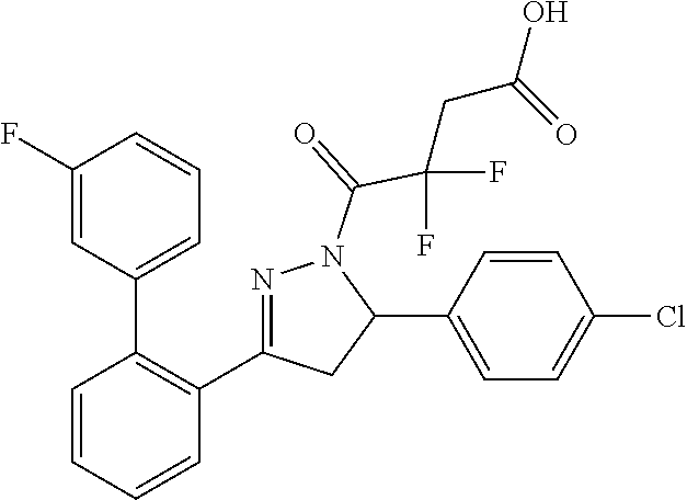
C1(C2=C(C3=NN(C(=O)C(F)(F)CC(O)=O)C(C4=CC=C(Cl)C=C4)C3)C=CC=C2)=CC=CC(F)=C1
